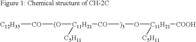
[C12H35][CO][(O][C11H21]([CO][)3]O[C11H21]([COOH])[C5H11])[C5H11]
